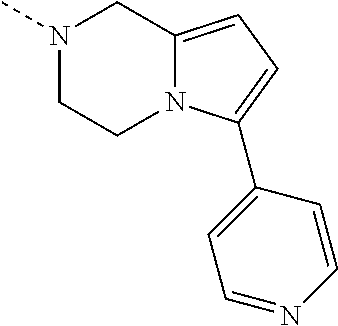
N1(C)CCN2C(=CC=C2C2=CC=NC=C2)C1
